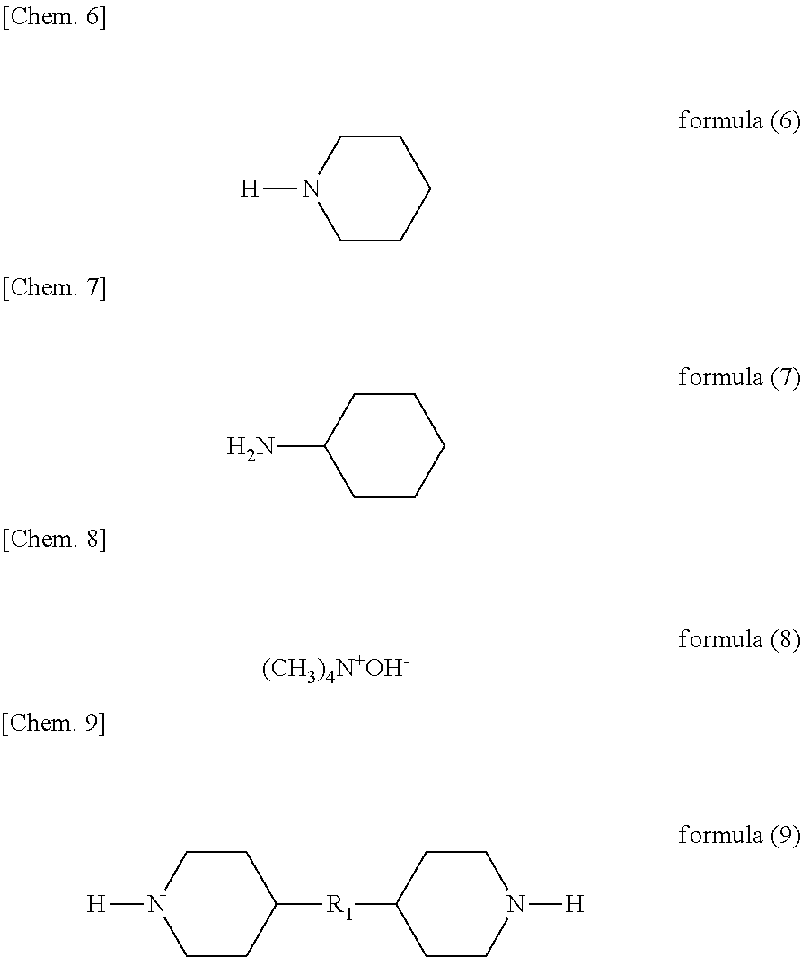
C1CCCCN1[H].C1CCCCC1N.[(CH3)4N+OH-].C1CC([R1]C2CCN([H])CC2)CCN1[H]
